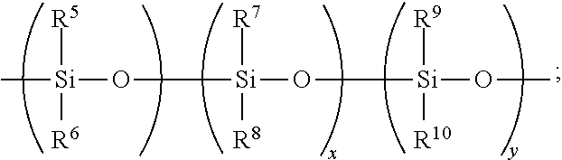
C[Si](O[Si](O[Si](OC)([R9])[R10])([R7])[R8])([R5])[R6]
